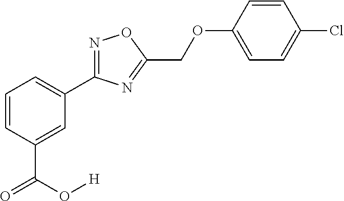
C1=CC(C(O[H])=O)=CC(C2=NOC(COC3=CC=C(Cl)C=C3)=N2)=C1
